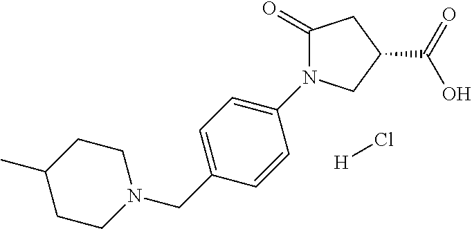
C1CN(CC2=CC=C(N3C(=O)CC(C(=O)O)C3)C=C2)CCC1C.[H]Cl
